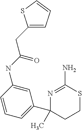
C1=C(NC(CC2=CC=CS2)=O)C=CC=C1C1(C)CCSC(N)=N1
